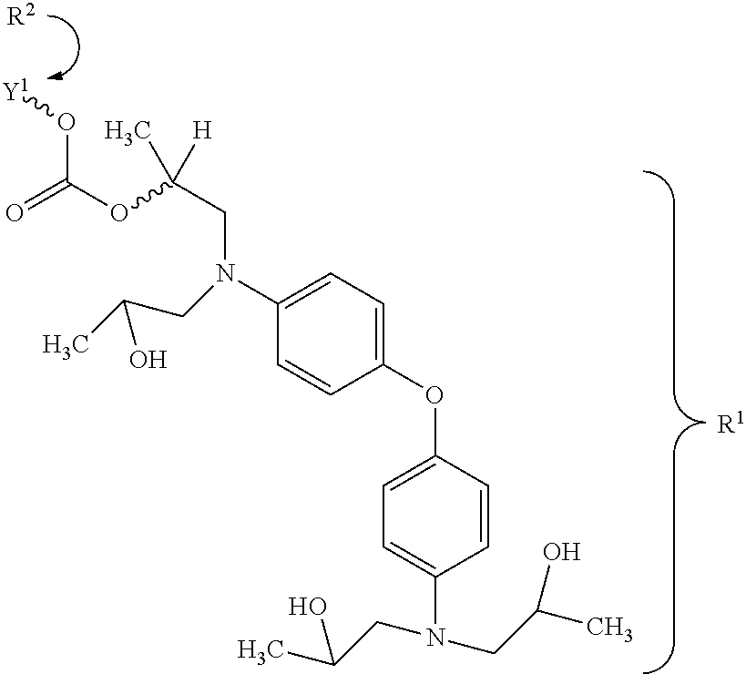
[Y1]OC(OC(CN(C1=CC=C(OC2=CC=C(N(CC(C)O)CC(C)O)C=C2)C=C1)CC(C)O)(C)[H])=O.[R1].[R2]
